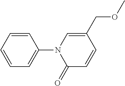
C1=CC=CC=C1N1C(=O)C=CC(COC)=C1
